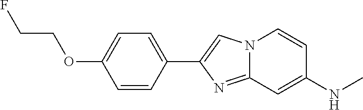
C1(C2=CN3C(=N2)C=C(NC)C=C3)=CC=C(OCCF)C=C1
